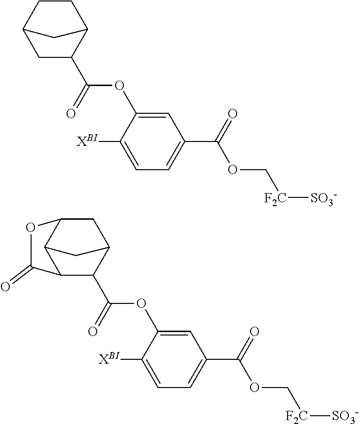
C1=C(OC(C2C3CCC(C2)C3)=O)C([XBI])=CC=C1C(OC[F2C][SO3-])=O.C1=C(OC(C2C3CC4C(C2C(=O)O4)C3)=O)C([XBI])=CC=C1C(OC[F2C][SO3-])=O
